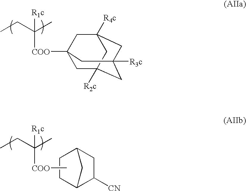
C12C([CN])CC(C1)CC2.C[COO]C([R1c])(C)CC.CCC(C)([R1c])[COO]C12CC3([R2c])CC([R3c])(CC([R4c])(C1)C3)C2
